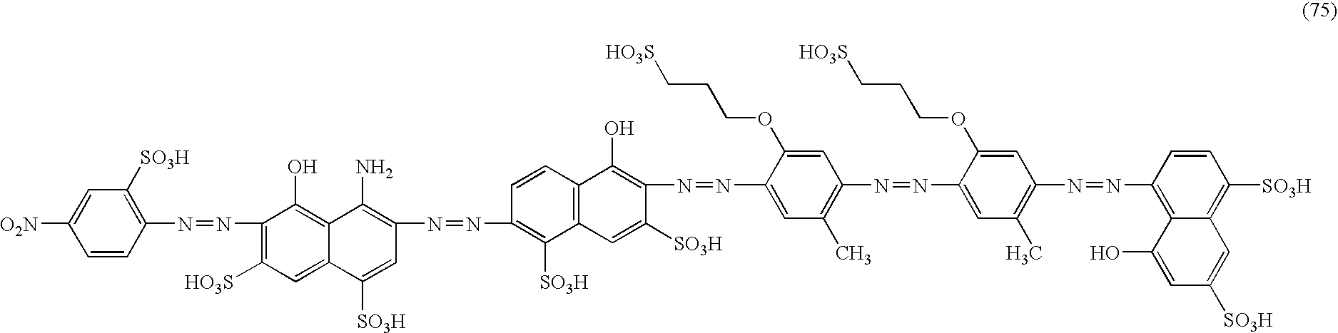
C1(N=NC2=C([HO3S])C=C3C(=C2O)C(N)=C(N=NC2=C([SO3H])C4=C(C=C2)C(O)=C(N=NC2=CC(C)=C(N=NC5=CC(C)=C(N=NC6=C7C(=C([SO3H])C=C6)C=C([SO3H])C=C7O)C=C5OCCC[HO3S])C=C2OCCC[HO3S])C([SO3H])=C4)C=C3[SO3H])=C([SO3H])C=C([O2N])C=C1
